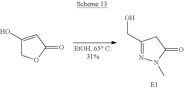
C1(CO)=NN(C)C(=O)C1.C1(O)=CC(=O)OC1
